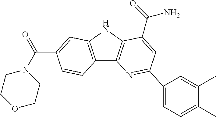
C12=C(NC3=C1N=C(C1=CC=C(C)C(C)=C1)C=C3C(=O)N)C=C(C(N1CCOCC1)=O)C=C2
